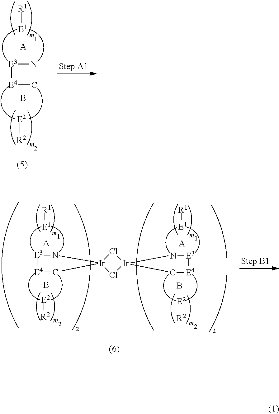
[E3](N)[E4]C.[R1][E1].[R2][E2].[A].B.[E3]1N[Ir]2(C[E4]1)Cl[Ir]1(Cl2)N[E3][E4]C1.[R1][E1].[R2][E2].[A].B.[A].B.[R1][E1].[R2][E2]
